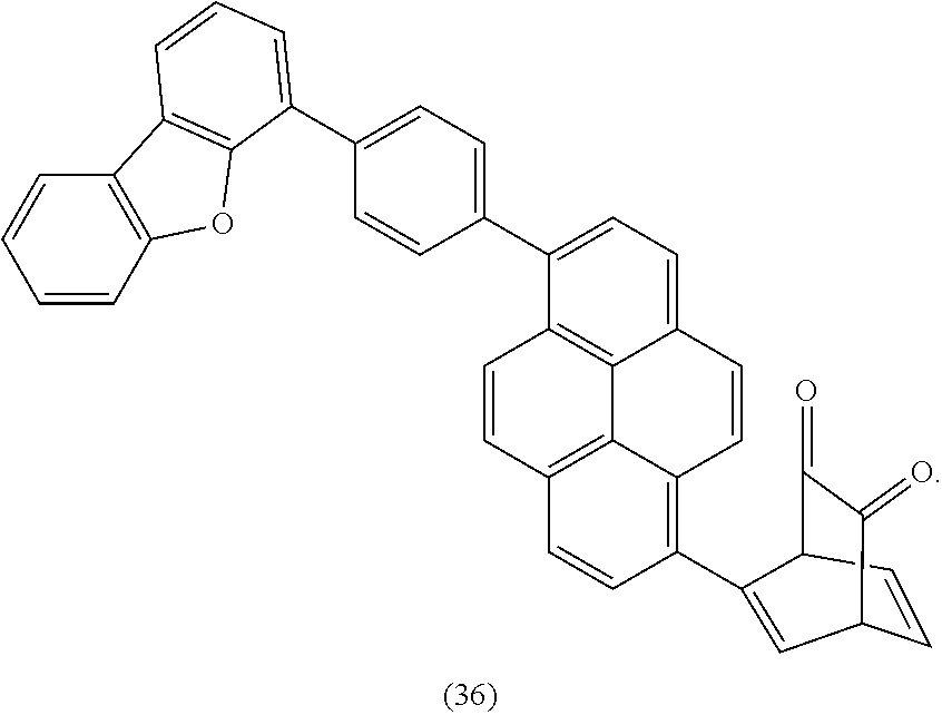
C1=CC2C(C3=C4C5=C(C=C3)C=CC3=C5C(=CC=C3C3=CC=C(C5=CC=CC6=C5OC5=C6C=CC=C5)C=C3)C=C4)=CC1C(=O)C2=O
